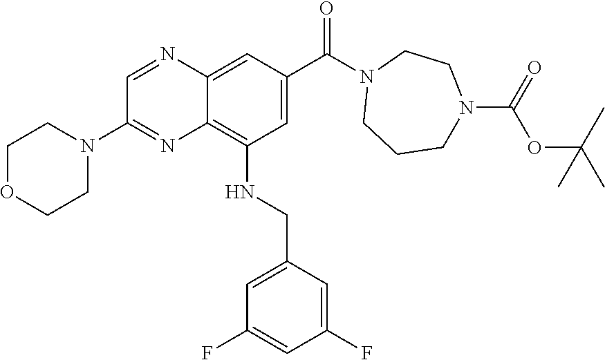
C1OCCN(C2=NC3=C(NCC4=CC(F)=CC(F)=C4)C=C(C(N4CCCN(C(=O)OC(C)(C)C)CC4)=O)C=C3N=C2)C1
